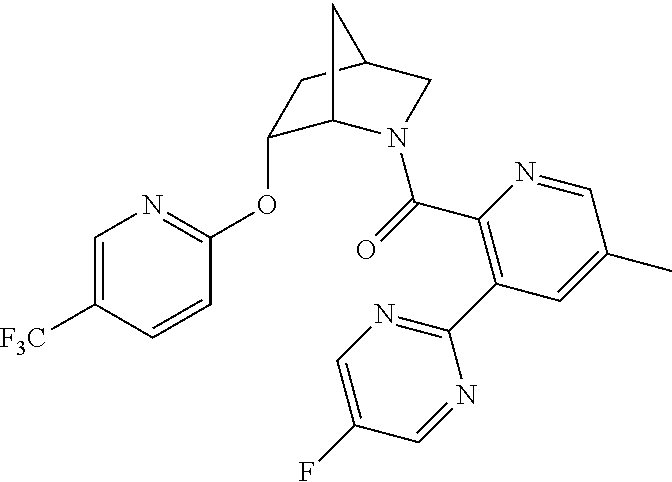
C1=C([F3C])C=CC(OC2C3N(C(=O)C4=C(C5=NC=C(F)C=N5)C=C(C)C=N4)CC(C2)C3)=N1
